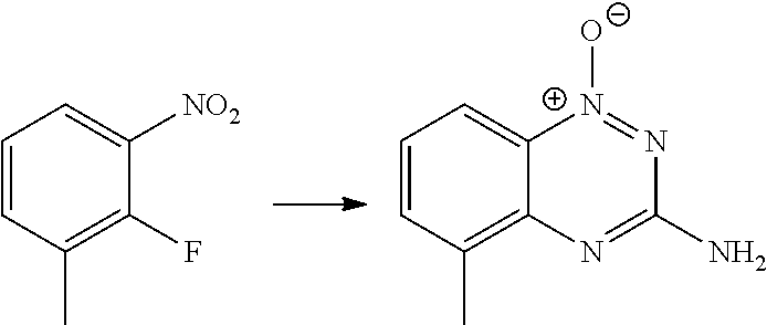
C1=CC(C)=C(F)C([NO2])=C1.C1=CC(C)=C2C(=C1)[N+]([O-])=NC(N)=N2
